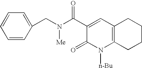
C1=CC(CN(C(C2=CC3=C(N([n-Bu])C2=O)CCCC3)=O)[Me])=CC=C1
